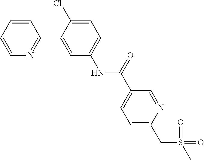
C1=CC=CN=C1C1=CC(NC(C2=CC=C(CS(=O)(C)=O)N=C2)=O)=CC=C1Cl
